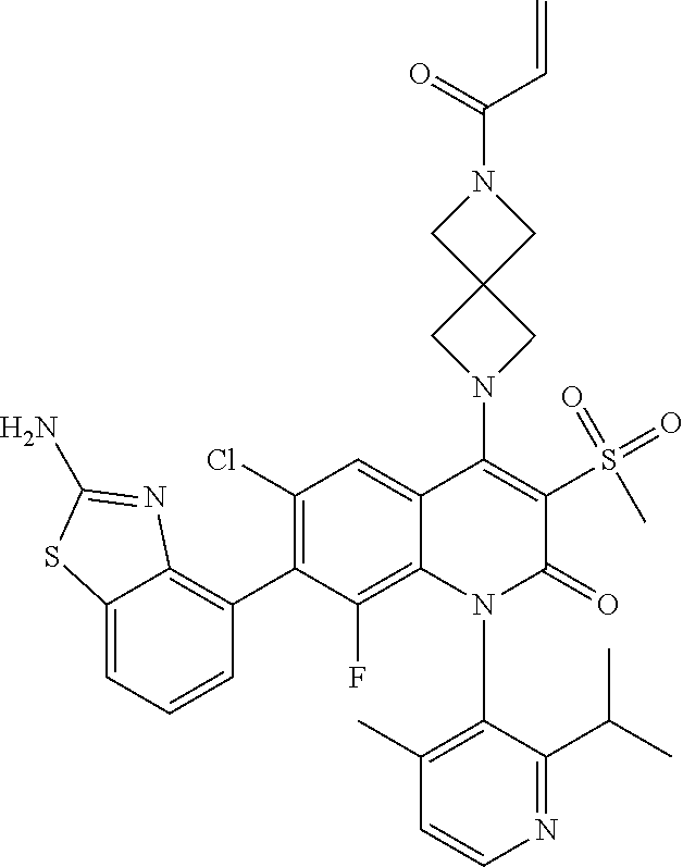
C1=CN=C(C(C)C)C(N2C(=O)C(S(=O)(=O)C)=C(N3CC4(CN(C(C=C)=O)C4)C3)C3=CC(Cl)=C(C4=C5C(=CC=C4)SC(N)=N5)C(F)=C23)=C1C
